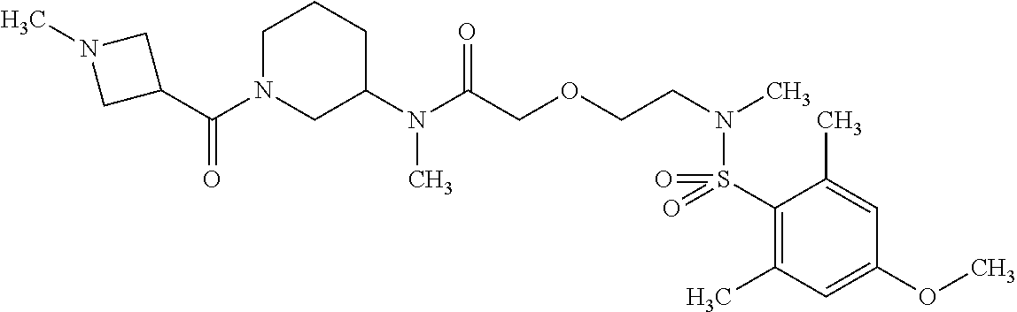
C1(S(N(CCOCC(N(C2CCCN(C(C3CN(C)C3)=O)C2)C)=O)C)(=O)=O)=C(C)C=C(OC)C=C1C
